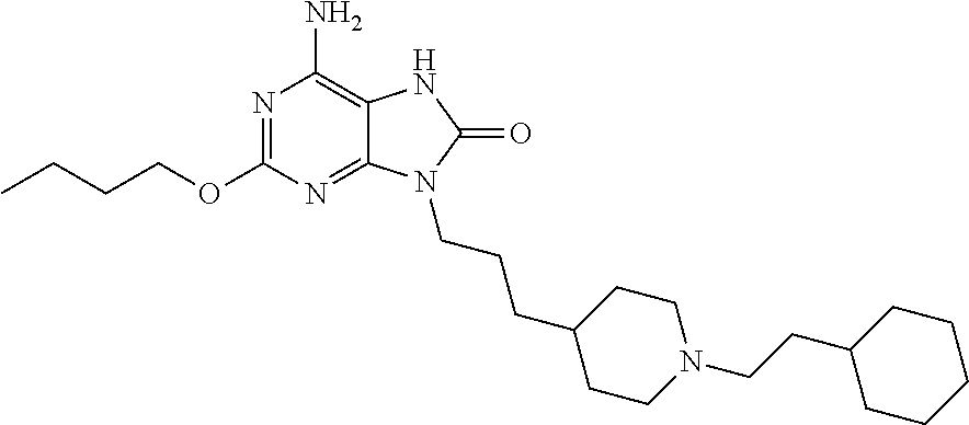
N1=C(OCCCC)N=C2C(=C1N)NC(=O)N2CCCC1CCN(CCC2CCCCC2)CC1
